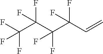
C(C(F)(C(F)(F)C=C)F)(C(F)(F)F)(F)F
